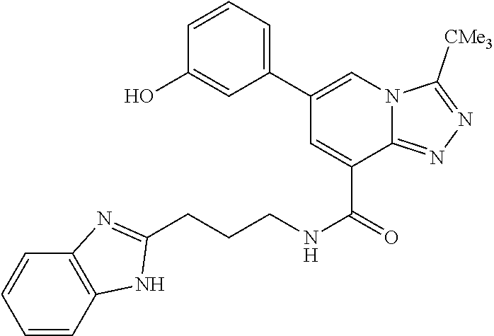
C(CCNC(=O)C1=CC(C2=CC=CC(O)=C2)=CN2C1=NN=C2[CMe3])C1=NC2=C(C=CC=C2)N1
